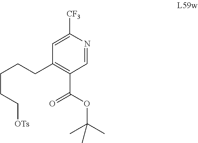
C1(C(OC(C)(C)C)=O)=C(CCCCC[OTs])C=C([CF3])N=C1
